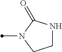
C1NC(=O)N(C)C1
